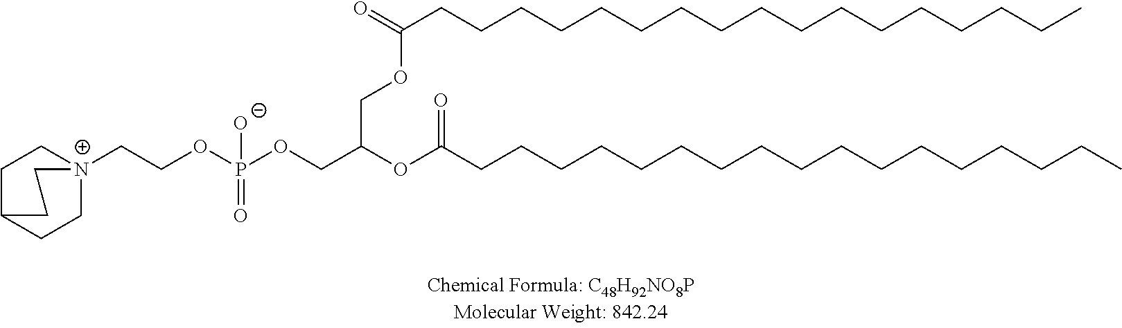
[N+]12(CCOP(OCC(OC(CCCCCCCCCCCCCCCCC)=O)COC(CCCCCCCCCCCCCCCCC)=O)(=O)[O-])CCC(CC1)CC2
